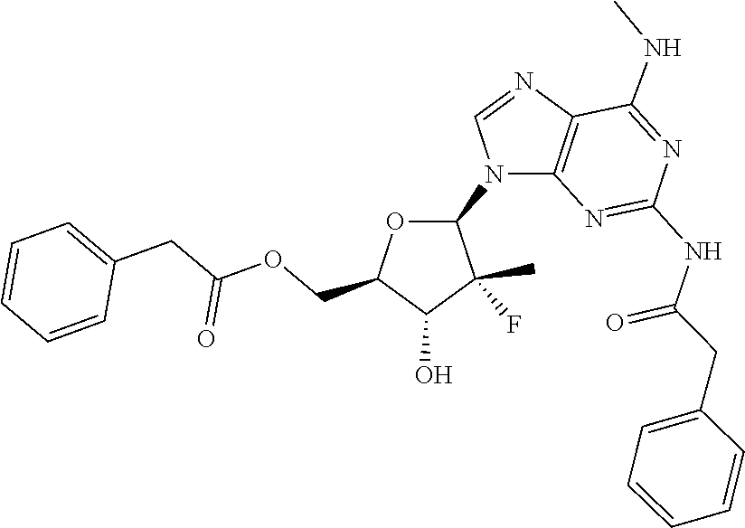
C1=NC2=C(N=C(NC(CC3=CC=CC=C3)=O)N=C2NC)N1C1OC(COC(CC2=CC=CC=C2)=O)C(O)C1(C)F
